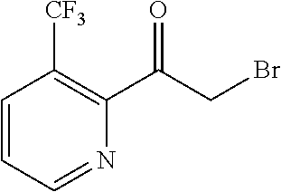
C1=CC=NC(C(CBr)=O)=C1[CF3]
